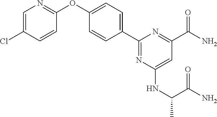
C1=CC(OC2=CC=C(C3=NC(NC(C(N)=O)C)=CC(C(N)=O)=N3)C=C2)=NC=C1Cl
